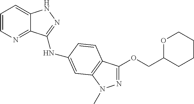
C1=CN=C2C(=C1)NN=C2NC1=CC2=C(C(OCC3CCCCO3)=NN2C)C=C1
